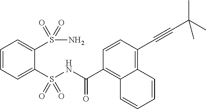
C1=CC=C(S(NC(C2=C3C(=C(C#CC(C)(C)C)C=C2)C=CC=C3)=O)(=O)=O)C(S(N)(=O)=O)=C1
